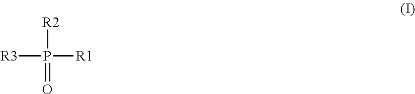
[R3]P([R2])([R1])=O
